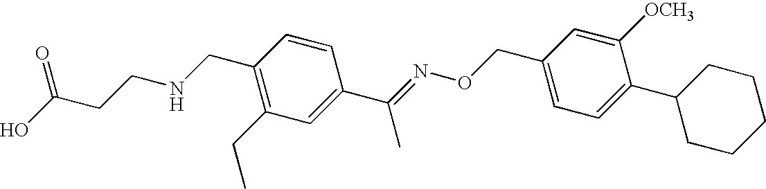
C1(CNCCC(O)=O)=C(CC)C=C(C(=NOCC2=CC=C(C3CCCCC3)C([OCH3])=C2)C)C=C1
